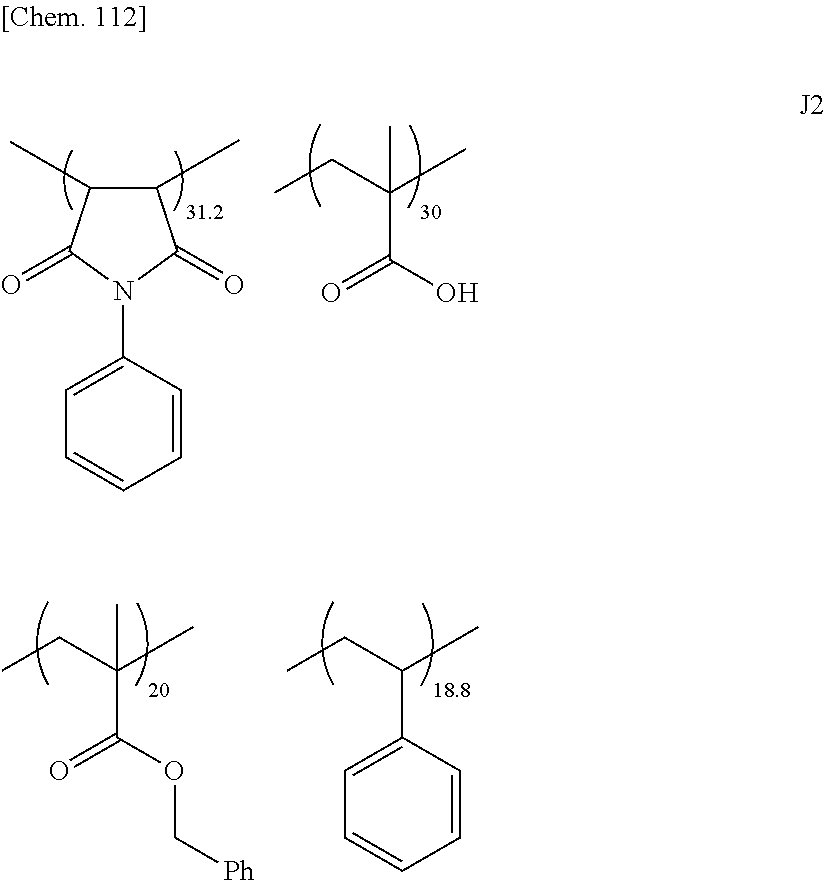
C1=CC(N2C(=O)C(C)C(C)C2=O)=CC=C1.C(C(=O)O)(C)(CC)C.C(C(=O)OC[Ph])(C)(CC)C.C(C)(CC)C1=CC=CC=C1
